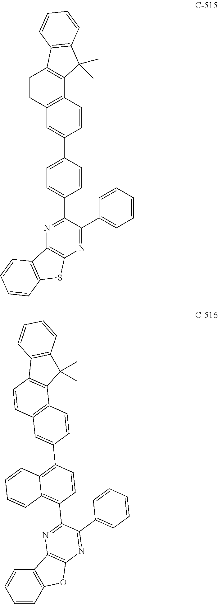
C12=C(C=CC(C3=CC=C(C4=NC5=C(N=C4C4=CC=CC=C4)SC4=C5C=CC=C4)C=C3)=C1)C1=C(C=C2)C2=C(C1(C)C)C=CC=C2.C1=CC2=C(C=C1)C1=C(O2)N=C(C2=CC=CC=C2)C(C2=C3C(=C(C4=CC5=C(C=C4)C4=C(C=C5)C5=C(C4(C)C)C=CC=C5)C=C2)C=CC=C3)=N1
